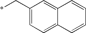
C1(C*)=CC=C2C(=C1)C=CC=C2
